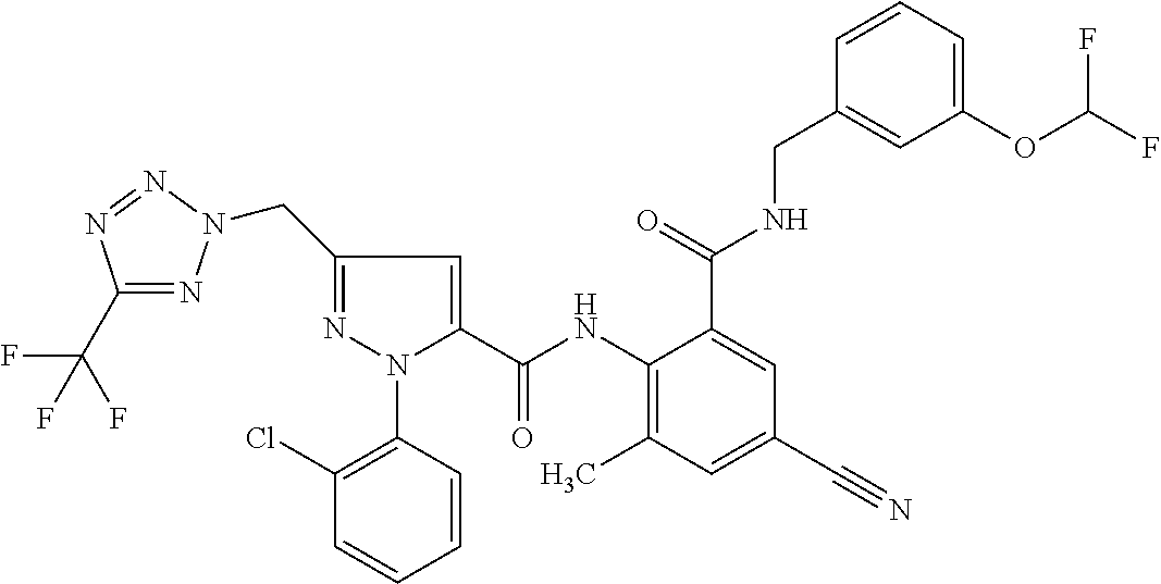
C1(C(F)(F)F)=NN(CC2=NN(C3=C(Cl)C=CC=C3)C(C(NC3=C(C)C=C(C#N)C=C3C(=O)NCC3=CC(OC(F)F)=CC=C3)=O)=C2)N=N1
